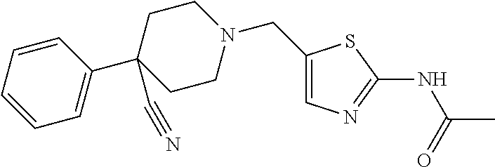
C1(CN2CCC(C3=CC=CC=C3)(C#N)CC2)=CN=C(NC(C)=O)S1
